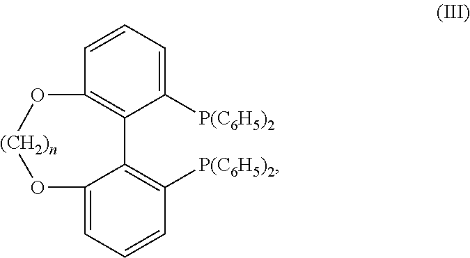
C12=CC=CC([P(C6H5)2])=C1C1=C(C=CC=C1[P(C6H5)2])O[(CH2)n]O2
